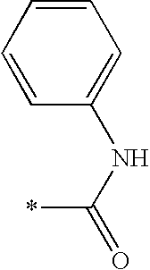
C1=CC=CC(NC(=O)*)=C1
